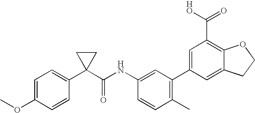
C1=C(OC)C=CC(C2(C(NC3=CC(C4=CC(C(O)=O)=C5C(=C4)CCO5)=C(C)C=C3)=O)CC2)=C1
